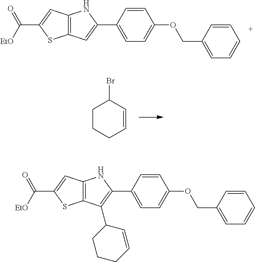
C12=C(C=C(C([EtO])=O)S1)NC(C1=CC=C(OCC3=CC=CC=C3)C=C1)=C2.C1CCC=CC1Br.C12=C(C=C(C([EtO])=O)S1)NC(C1=CC=C(OCC3=CC=CC=C3)C=C1)=C2C1CCCC=C1
